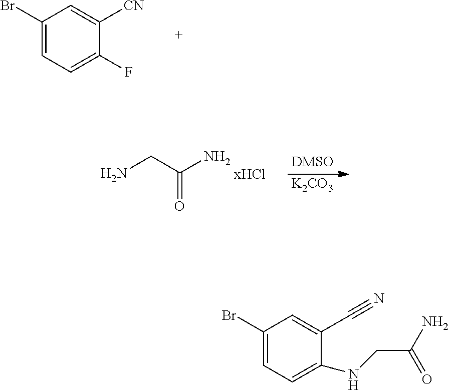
C1(Br)=CC=C(F)C([CN])=C1.NCC(N)=O.[K2CO3].C1(Br)=CC=C(NCC(N)=O)C(C#N)=C1
